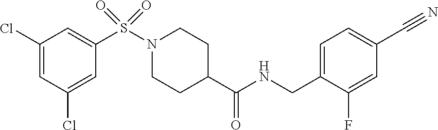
C1(Cl)=CC(Cl)=CC(S(N2CCC(C(NCC3=CC=C(C#N)C=C3F)=O)CC2)(=O)=O)=C1
